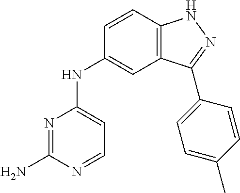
N1=C(N)N=CC=C1NC1=CC2=C(C=C1)NN=C2C1=CC=C(C)C=C1
